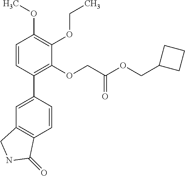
C1=C(C2=C(OCC(OCC3CCC3)=O)C(OCC)=C(OC)C=C2)C=CC2=C1CNC2=O
